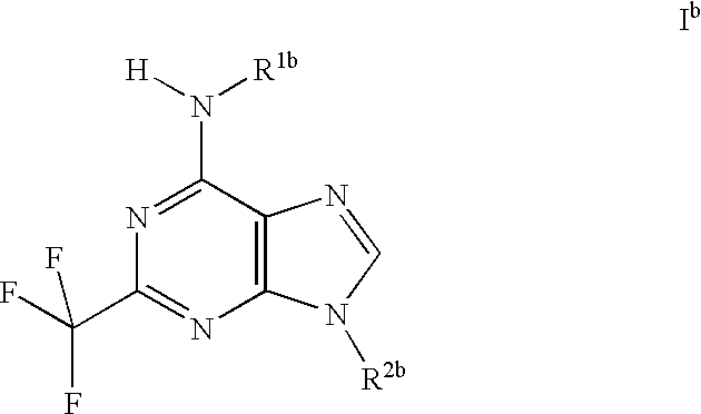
C1(C(F)(F)F)=NC2=C(C(N([H])[R1b])=N1)N=CN2[R2b]
